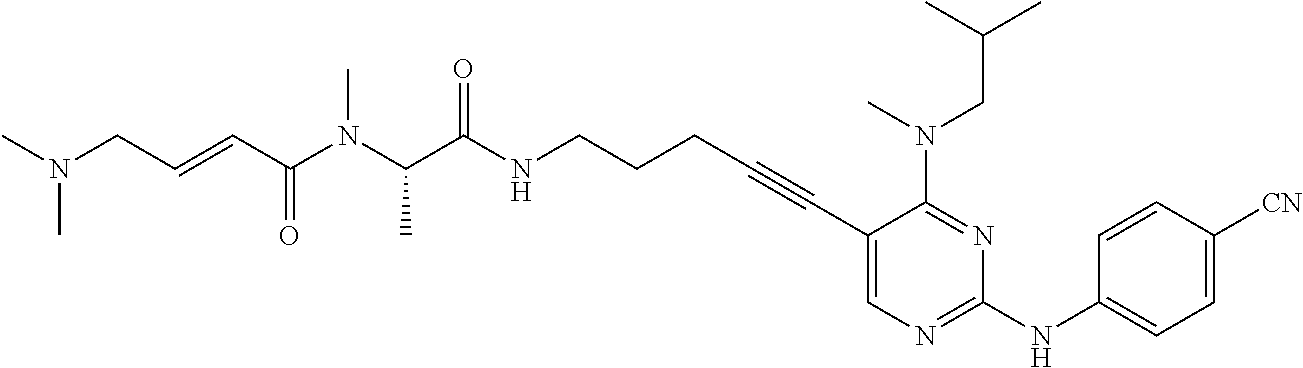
C1(C#CCCCNC(C(N(C(C=CCN(C)C)=O)C)C)=O)=CN=C(NC2=CC=C([CN])C=C2)N=C1N(CC(C)C)C
